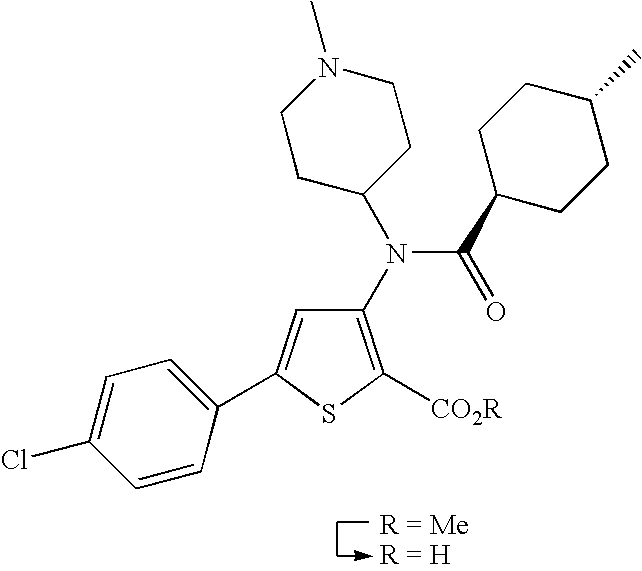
C1(N(C2CCN(C)CC2)C(C2CCC(C)CC2)=O)=C([CO2R])SC(C2=CC=C(Cl)C=C2)=C1
